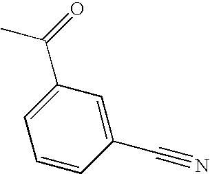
C1=C(C#N)C=CC=C1C(=O)C
